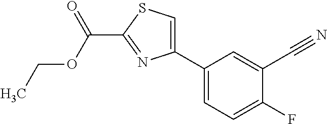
C1(C2=CSC(C(OCC)=O)=N2)=CC=C(F)C(C#N)=C1
